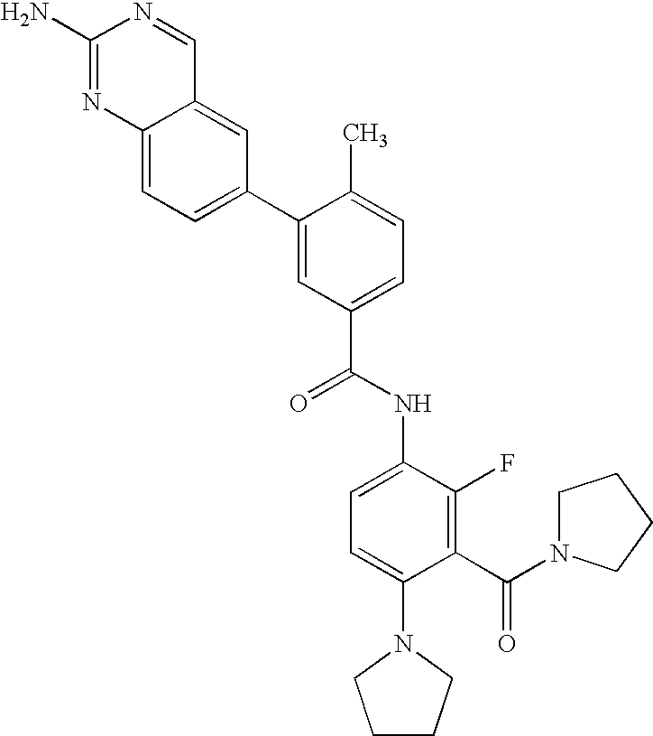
C12=CC=C(C3=CC(C(NC4=CC=C(N5CCCC5)C(C(=O)N5CCCC5)=C4F)=O)=CC=C3C)C=C1C=NC(N)=N2
